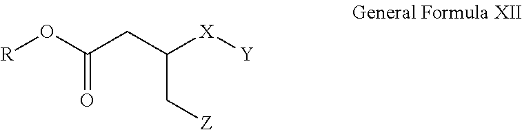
[R]OC(CC([X][Y])C[Z])=O
